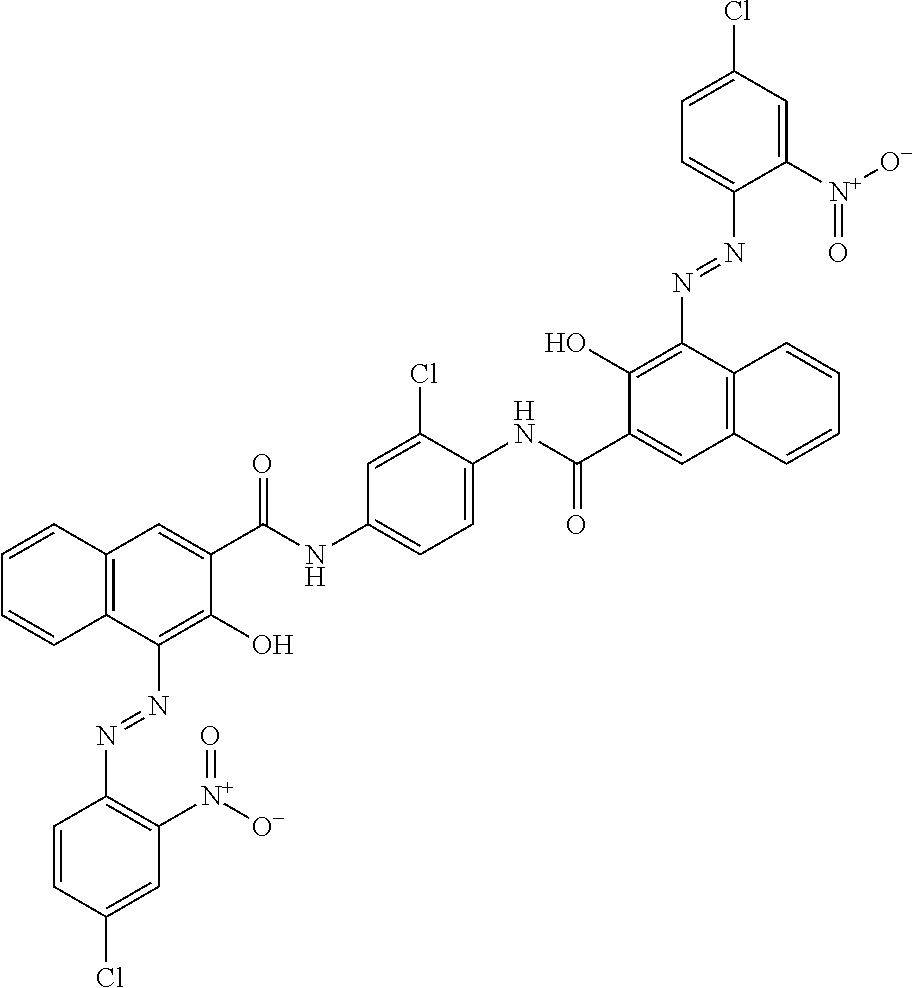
C1=CC2=C(C=C1)C(N=NC1=C([N+]([O-])=O)C=C(Cl)C=C1)=C(O)C(C(NC1=CC=C(NC(C3=CC4=C(C(N=NC5=CC=C(Cl)C=C5[N+]([O-])=O)=C3O)C=CC=C4)=O)C(Cl)=C1)=O)=C2
